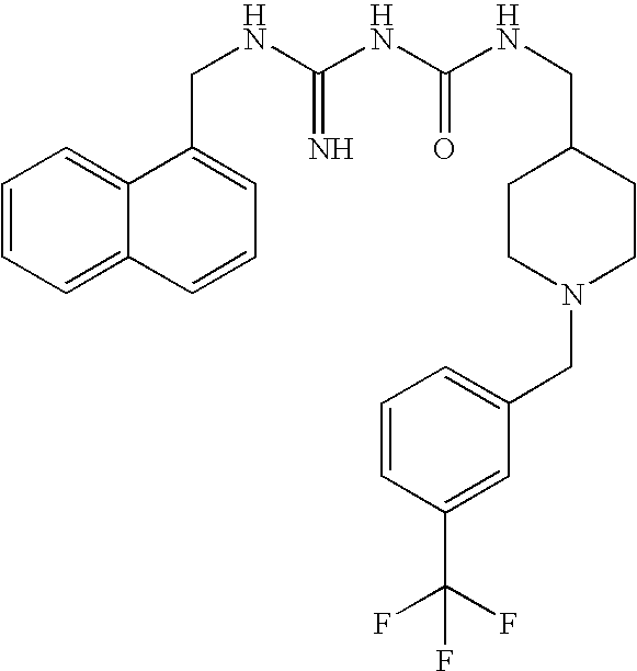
C1=CC=C2C(=C1)C(CNC(NC(NCC1CCN(CC3=CC=CC(C(F)(F)F)=C3)CC1)=O)=N)=CC=C2
